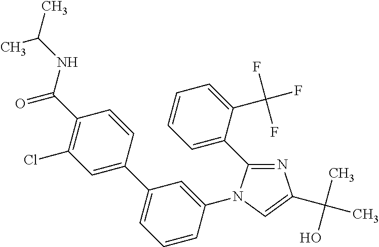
N1=C(C2=CC=CC=C2C(F)(F)F)N(C2=CC(C3=CC(Cl)=C(C(=O)NC(C)C)C=C3)=CC=C2)C=C1C(C)(O)C
